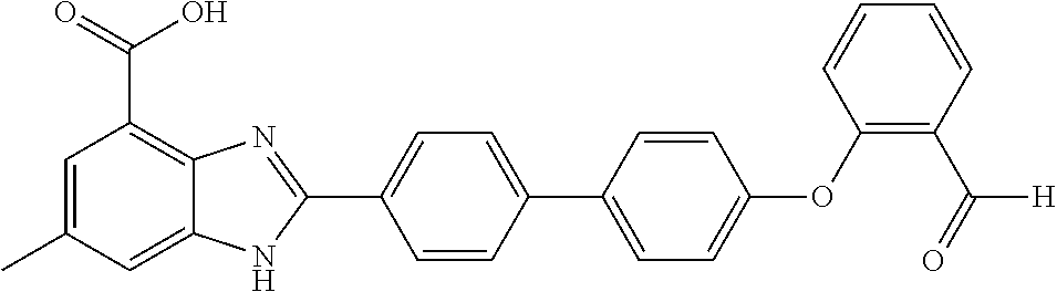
C1=CC(C2=CC=C(OC3=C(C(=O)[H])C=CC=C3)C=C2)=CC=C1C1=NC2=C(C(O)=O)C=C(C)C=C2N1
